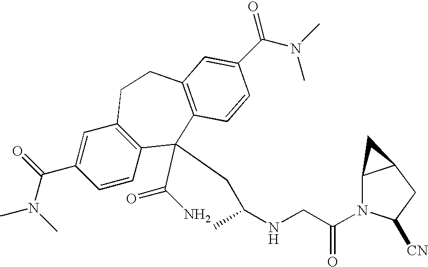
CN(C(C1=CC2=C(C=C1)C(C(N)=O)(CC(NCC(N1C3C(CC1[CN])C3)=O)C)C1=C(CC2)C=C(C(N(C)C)=O)C=C1)=O)C
